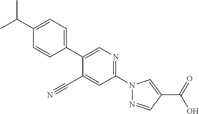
C1=CC(C(C)C)=CC=C1C1=CN=C(N2N=CC(C(O)=O)=C2)C=C1C#N
